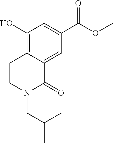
C1(O)=C2C(=CC(C(=O)OC)=C1)C(=O)N(CC(C)C)CC2
